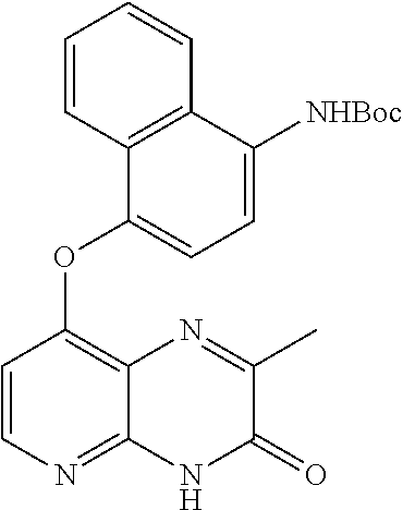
C1=CN=C2C(=C1OC1=CC=C([NHBoc])C3=C1C=CC=C3)N=C(C)C(=O)N2
